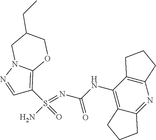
C(NC1=C2C(=NC3=C1CCC3)CCC2)(N=S(N)(=O)C1=C2N(N=C1)CC(CC)CO2)=O
